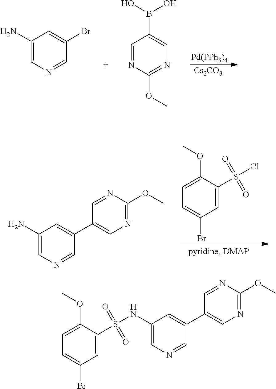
[Pd(PPh3)4].[Cs2CO3].C1(N)=CN=CC(Br)=C1.C1=NC(OC)=NC=C1B(O)O.C1=C(OC)C(S(Cl)(=O)=O)=CC(Br)=C1.C1(N)=CN=CC(C2=CN=C(OC)N=C2)=C1.C1=C(OC)C(S(=O)(=O)NC2=CN=CC(C3=CN=C(OC)N=C3)=C2)=CC(Br)=C1
